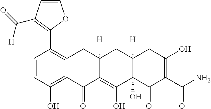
C1=CC(O)=C2C(=C1C1=C(C(=O)[H])C=CO1)CC1([H])C(=C(O)C3(O)C([H])(C1)CC(O)=C(C(N)=O)C3=O)C2=O
